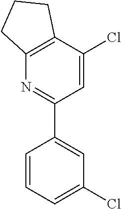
N1=C(C2=CC(Cl)=CC=C2)C=C(Cl)C2=C1CCC2
